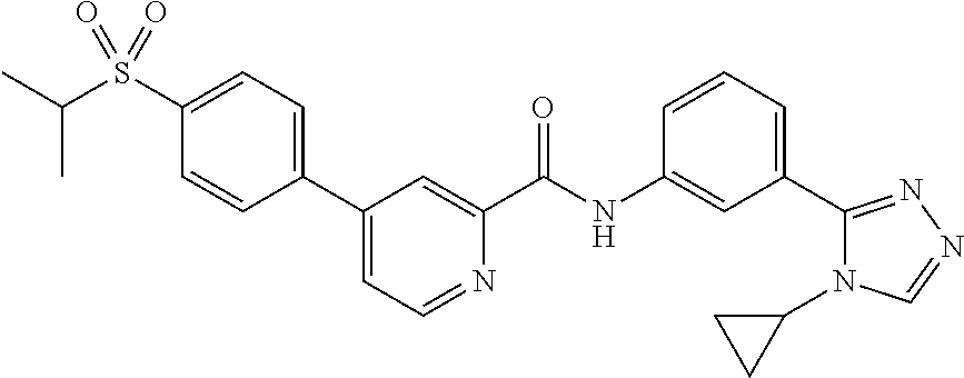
C1=C(S(C(C)C)(=O)=O)C=CC(C2=CC=NC(C(NC3=CC(C4=NN=CN4C4CC4)=CC=C3)=O)=C2)=C1
